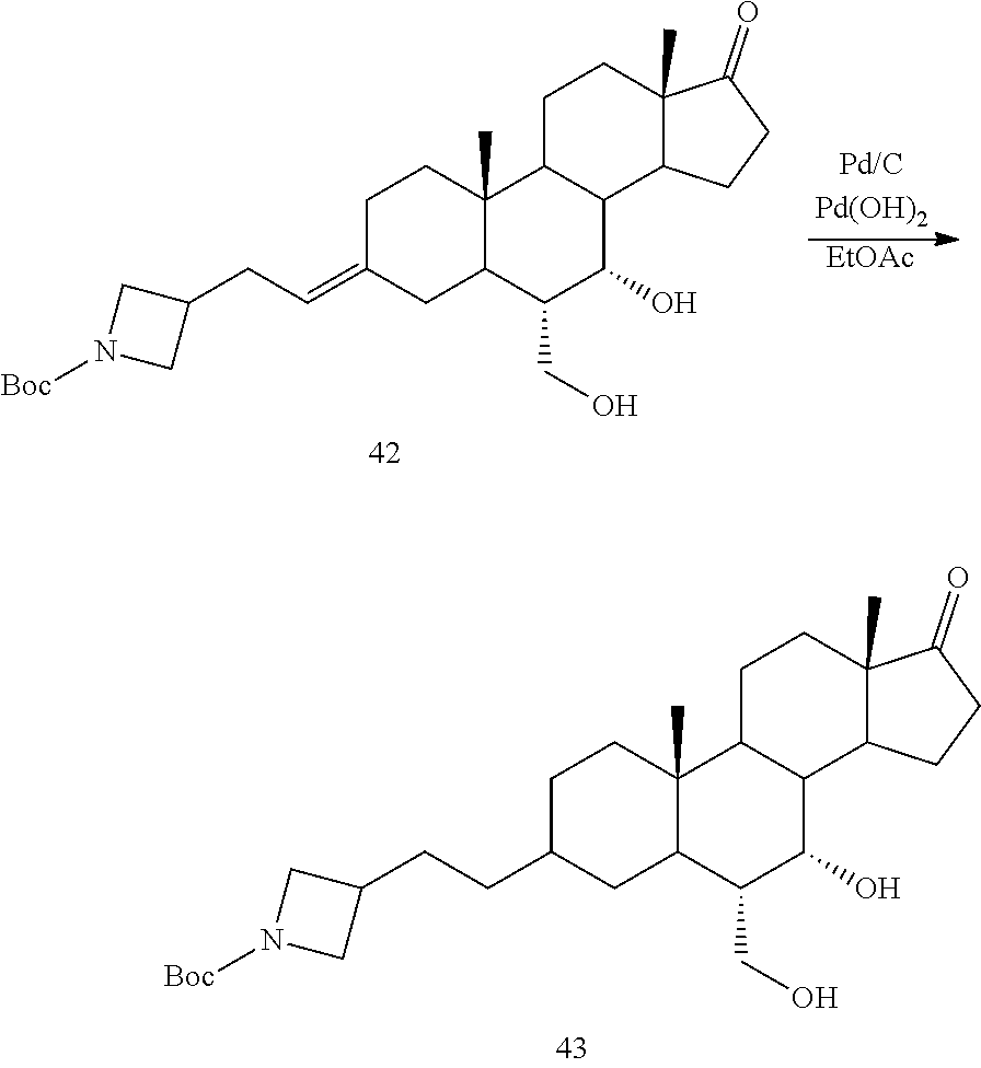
C1CC2(C)C(CC1=CCC1CN([Boc])C1)C(CO)C(O)C1C2CCC2(C)C1CCC2=O.[EtOAc].C1CC2(C)C(CC1CCC1CN([Boc])C1)C(CO)C(O)C1C2CCC2(C)C1CCC2=O
